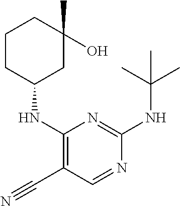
C1(NC2=C(C#N)C=NC(NC(C)(C)C)=N2)CC(C)(O)CCC1
